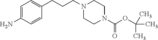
C1=C(N)C=CC(CCCN2CCN(C(OC(C)(C)C)=O)CC2)=C1
